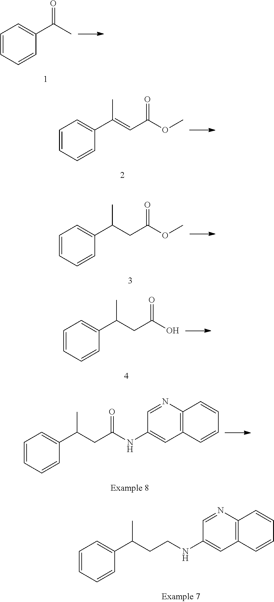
O(C)C(C=C(C)C1=CC=CC=C1)=O.C1=CC=C(C(C)CC(=O)OC)C=C1.C1=C(C(C)CC(=O)O)C=CC=C1.C1=C(NC(CC(C2=CC=CC=C2)C)=O)C=NC2=C1C=CC=C2.C1=C(NCCC(C2=CC=CC=C2)C)C=NC2=C1C=CC=C2.C1=CC=C(C(=O)C)C=C1
